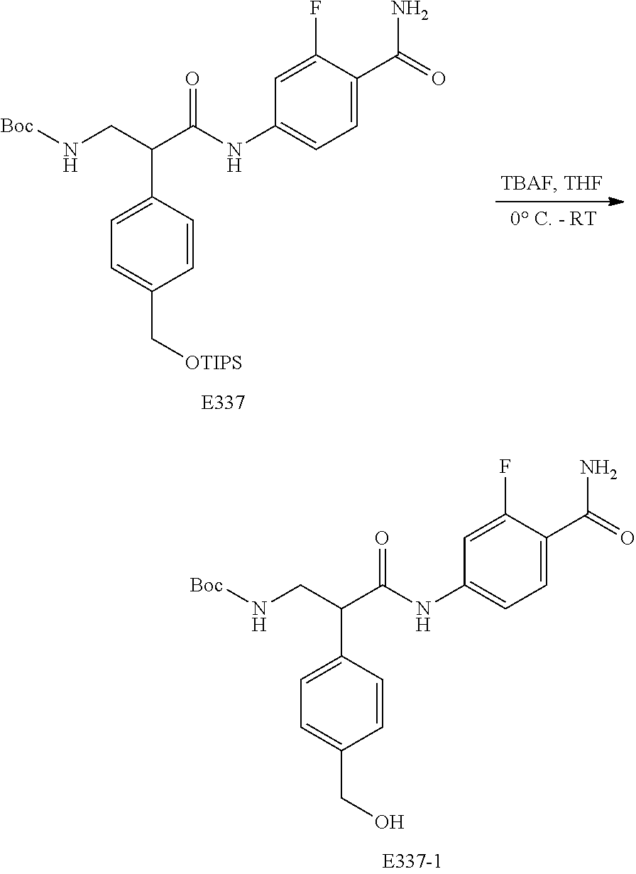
N(CC(C(NC1=CC=C(C(=O)N)C(F)=C1)=O)C1=CC=C(C[OTIPS])C=C1)[Boc].N(CC(C(NC1=CC=C(C(=O)N)C(F)=C1)=O)C1=CC=C(CO)C=C1)[Boc]
